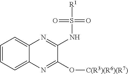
C1=CC=C2C(=C1)N=C(NS([R1])(=O)=O)C(O[C(R3)(R6)(R7)])=N2
